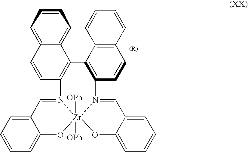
C12=CC=CC=C1O[Zr]13([OPh])([OPh])N(=C2)C2=C(C4=C(N1=CC1=CC=CC=C1O3)C=CC1=C4C=CC=C1)C1=CC=CC=C1C=C2
